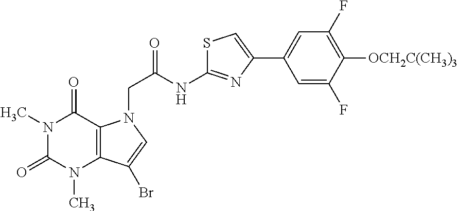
N1(C)C(=O)N(C)C2=C(C1=O)N(CC(NC1=NC(C3=CC(F)=C([OCH2C(CH3)3])C(F)=C3)=CS1)=O)C=C2Br
